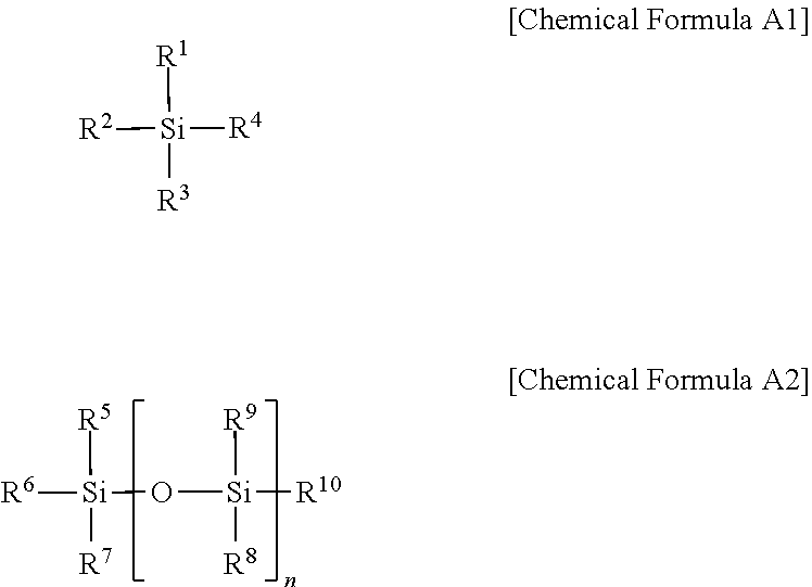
[R5][Si]([R7])(O[Si]([R9])([R8])[R10])[R6].[R1][Si]([R3])([R4])[R2]
